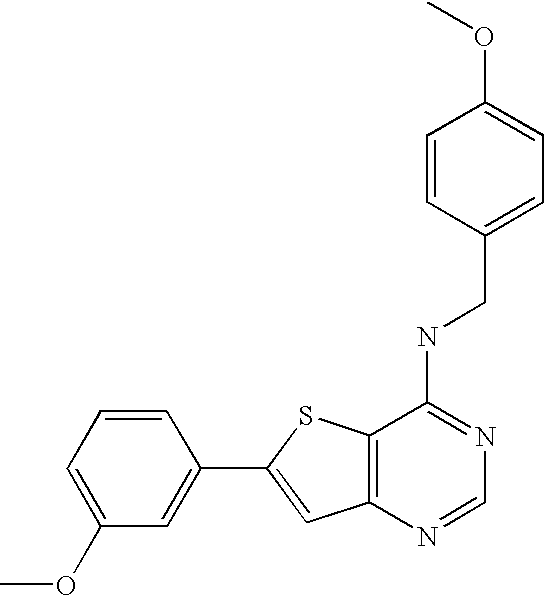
C12=C(N=CN=C1NCC1=CC=C(OC)C=C1)C=C(C1=CC(OC)=CC=C1)S2
